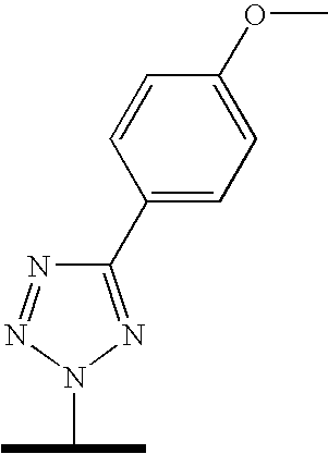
C1=CC(C2=NN(C(C)C)N=N2)=CC=C1OC
